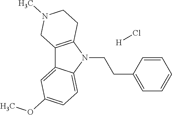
C12=C(N(CCC3=CC=CC=C3)C3=CC=C(OC)C=C13)CCN(C)C2.[H]Cl
